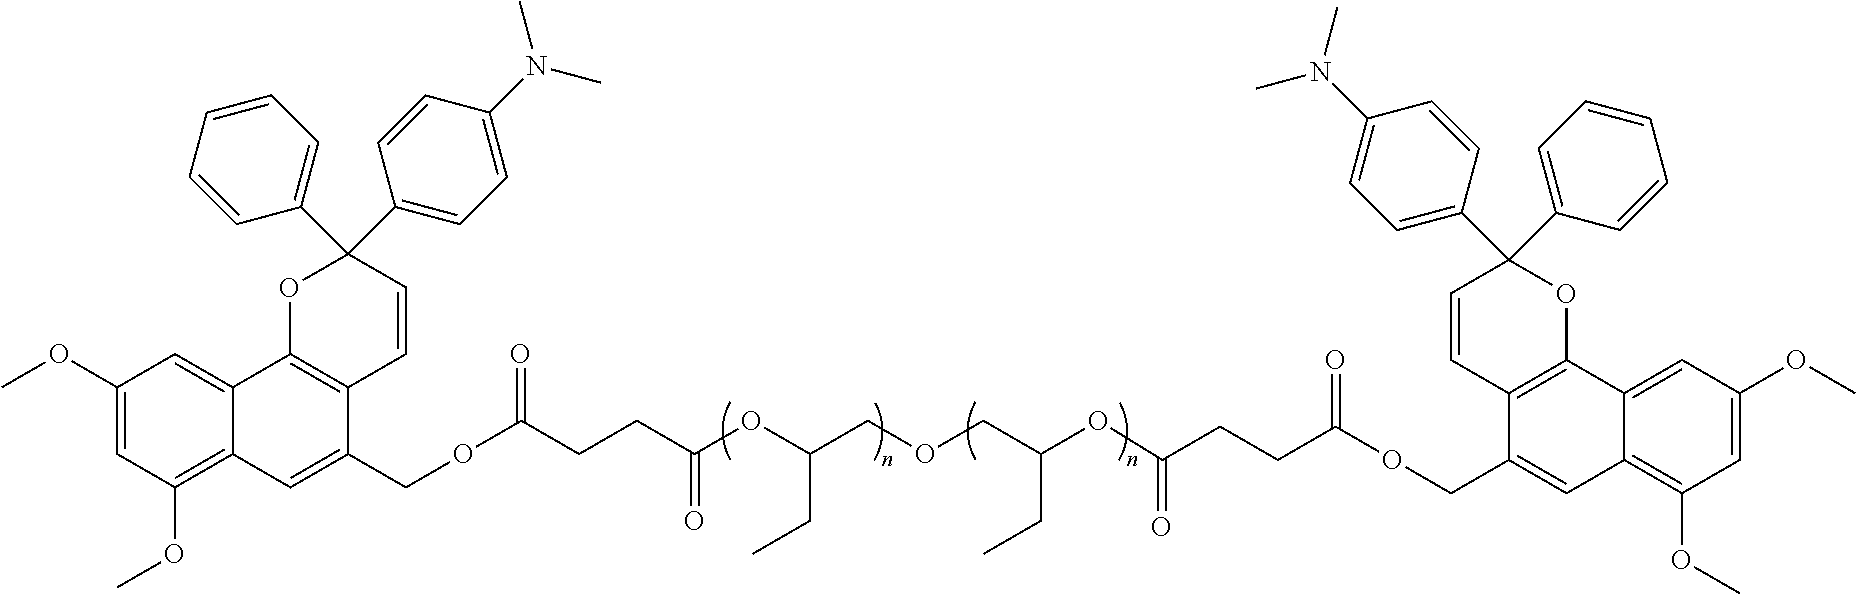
C(=O)(CCC(OC(COCC(OC(=O)CCC(=O)OCC1=CC2=C(OC)C=C(OC)C=C2C2=C1C=CC(C1=CC=CC=C1)(C1=CC=C(N(C)C)C=C1)O2)CC)CC)=O)OCC1=CC2=C(OC)C=C(OC)C=C2C2=C1C=CC(C1=CC=CC=C1)(C1=CC=C(N(C)C)C=C1)O2
